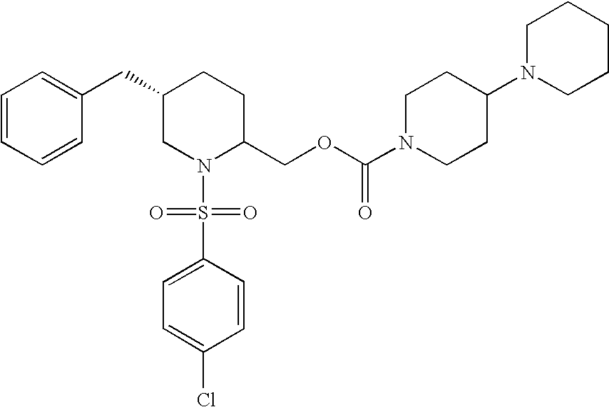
C1=CC=CC(CC2CN(S(=O)(=O)C3=CC=C(Cl)C=C3)C(COC(N3CCC(N4CCCCC4)CC3)=O)CC2)=C1
